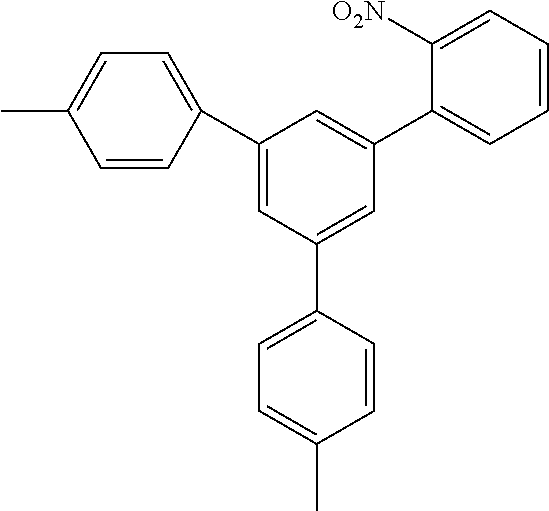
C1(C)=CC=C(C2=CC(C3=CC=C(C)C=C3)=CC(C3=CC=CC=C3[O2N])=C2)C=C1
